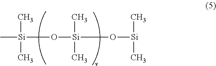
C[Si](O[Si](O[Si](C)C)(C)C)(C)C
